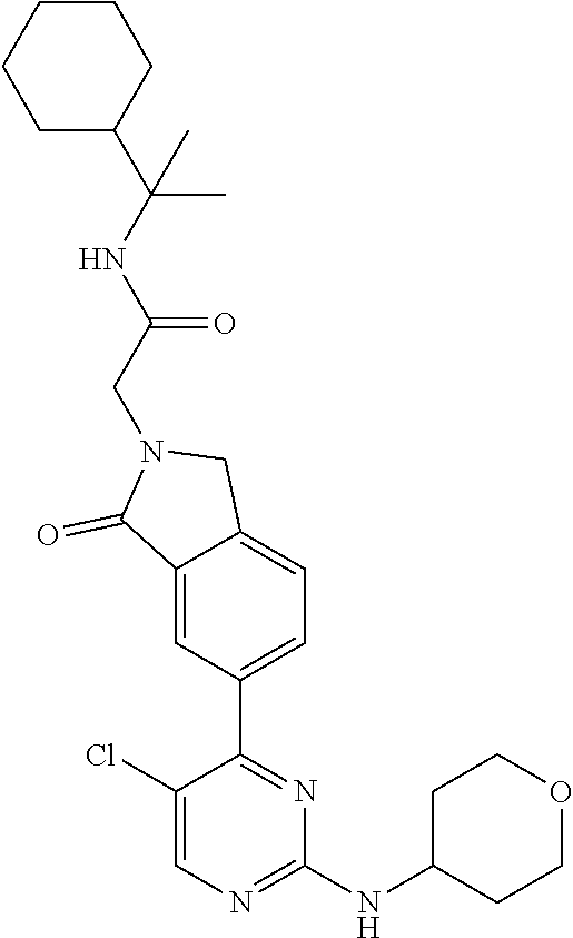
C1(NC2CCOCC2)=NC=C(Cl)C(C2=CC=C3C(=C2)C(=O)N(CC(NC(C)(C2CCCCC2)C)=O)C3)=N1
